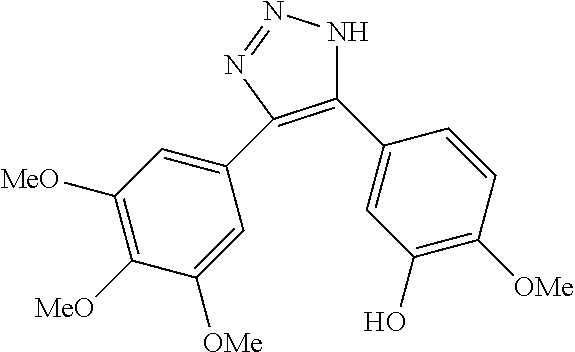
C1(C2=CC(O)=C([OMe])C=C2)=C(C2=CC([MeO])=C([MeO])C([OMe])=C2)N=NN1
